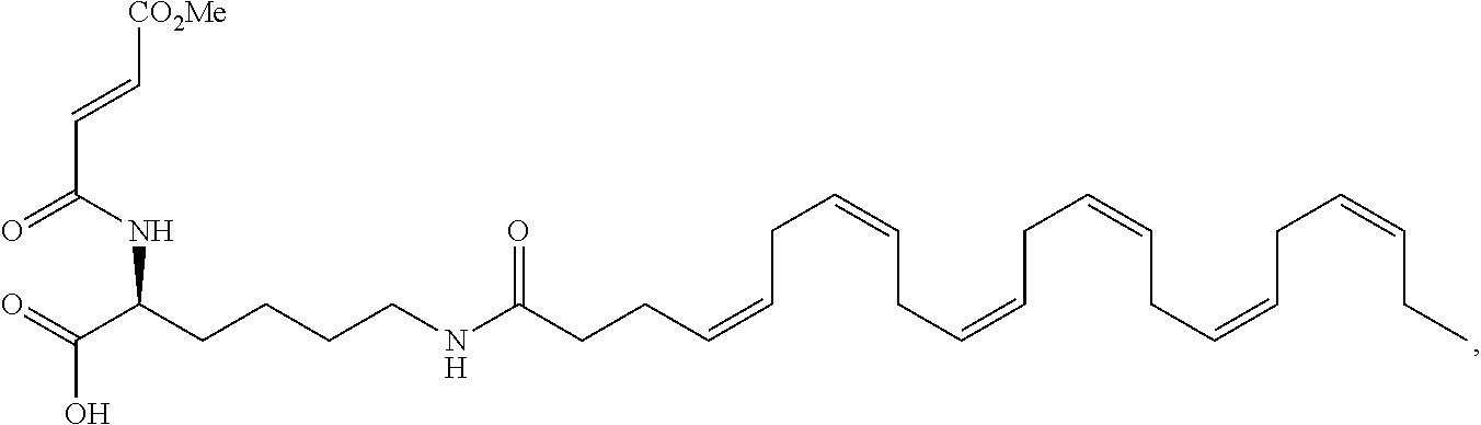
[CO2Me]C=CC(=O)NC(CCCCNC(CCC=CCC=CCC=CCC=CCC=CCC=CCC)=O)C(=O)O
